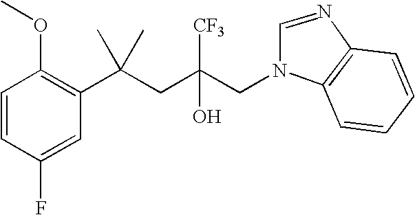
C1=CC(F)=CC(C(CC(CN2C=NC3=C2C=CC=C3)([CF3])O)(C)C)=C1OC
